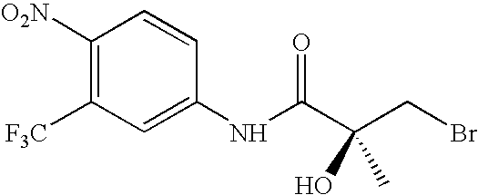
C1([O2N])=C([F3C])C=C(NC(C(CBr)(O)C)=O)C=C1
